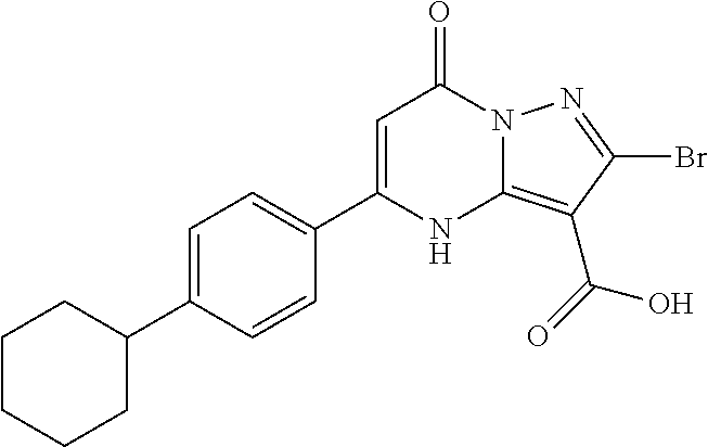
C1=C(C2CCCCC2)C=CC(C2=CC(=O)N3C(=C(C(=O)O)C(Br)=N3)N2)=C1
